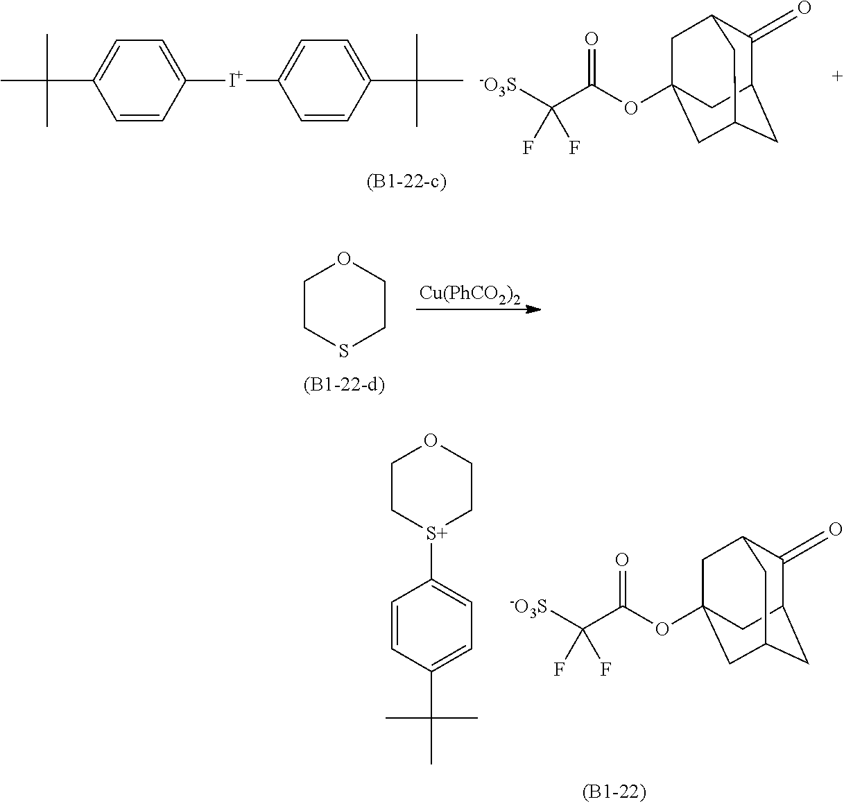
C1C[S+](C2=CC=C(C(C)(C)C)C=C2)CCO1.[-O3S]C(C(OC12CC3C(=O)C(CC(C1)C3)C2)=O)(F)F.CC(C1=CC=C([I+]C2=CC=C(C(C)(C)C)C=C2)C=C1)(C)C.[-O3S]C(C(OC12CC3C(=O)C(CC(C1)C3)C2)=O)(F)F.[Cu(PhCO2)2].C1CSCCO1
